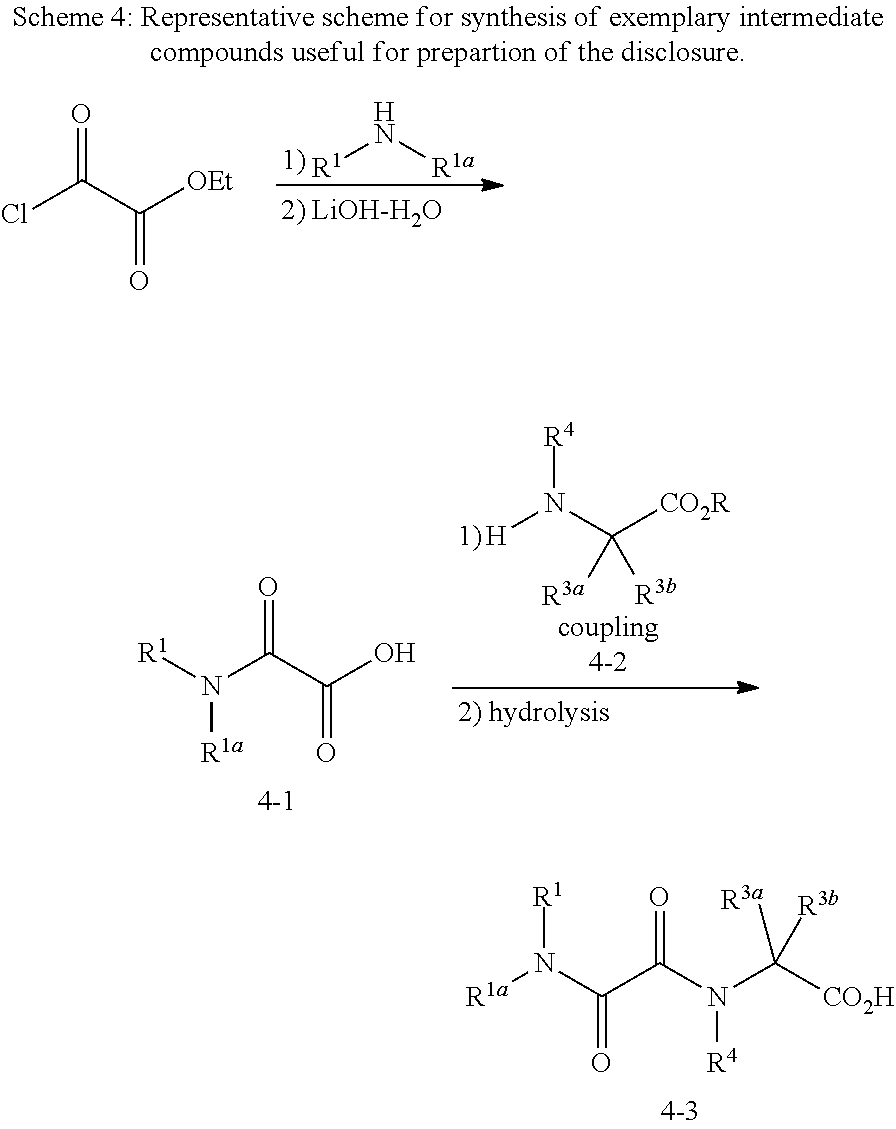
[R1a]N(C(C(N(C([CO2H])([R3a])[R3b])[R4])=O)=O)[R1].N(C(C(O)=O)=O)([R1])[R1a].[H]N(C([CO2R])([R3a])[R3b])[R4].[R1]N[R1a].ClC(C([OEt])=O)=O
